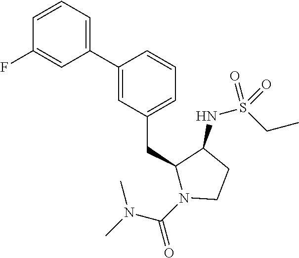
C1(C2=CC(CC3N(C(N(C)C)=O)CCC3NS(CC)(=O)=O)=CC=C2)=CC=CC(F)=C1
